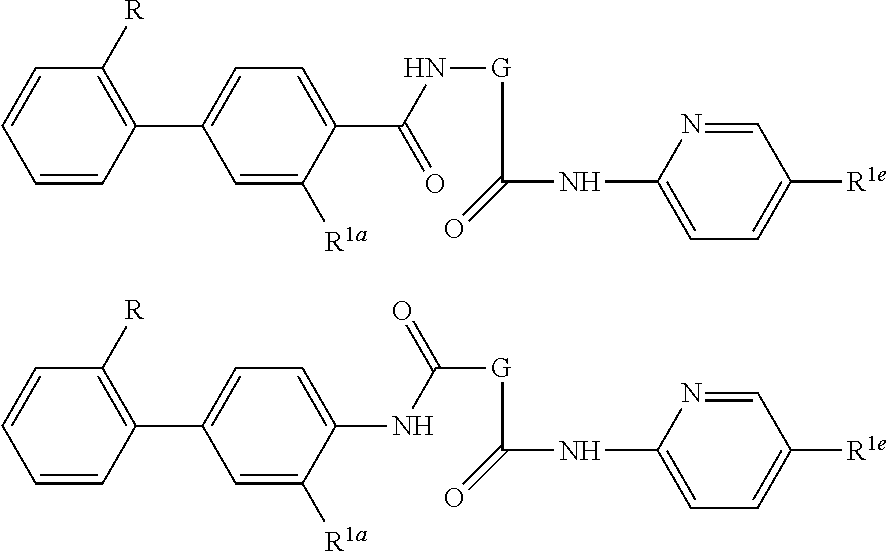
C1=CC=CC(C2=CC=C(C(N[G]C(NC3=CC=C([R1e])C=N3)=O)=O)C([R1a])=C2)=C1[R].C1=CC=CC(C2=CC=C(NC([G]C(NC3=CC=C([R1e])C=N3)=O)=O)C([R1a])=C2)=C1[R]
